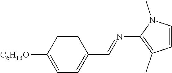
C1=CC([C6H13O])=CC=C1C=NC1=C(C)C=CN1C
